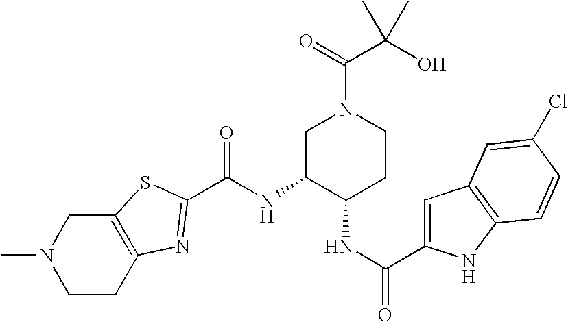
C1C2=C(CN(C)C1)SC(C(=O)NC1C(NC(C3=CC4=C(N3)C=CC(Cl)=C4)=O)CCN(C(C(O)(C)C)=O)C1)=N2
